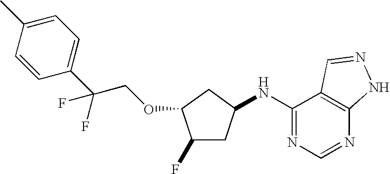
C1=CC(C)=CC=C1C(F)(COC1C(F)CC(NC2=NC=NC3=C2C=NN3)C1)F
